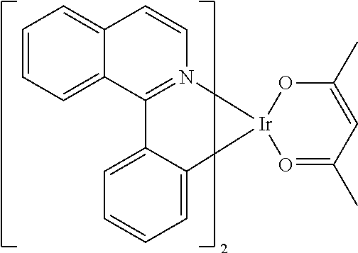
C12=CC=CC=C1C=CN1=C2C2=CC=CC=C2[Ir]12O=C(C)C=C(C)O2
